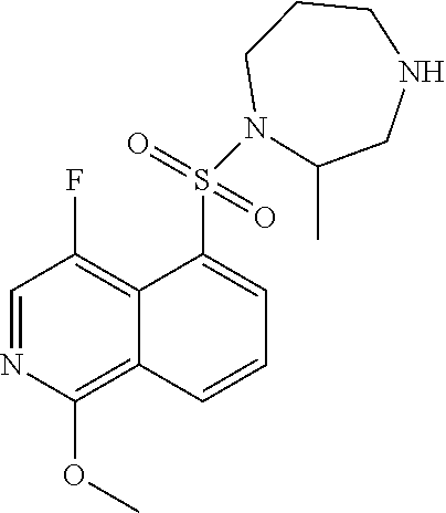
C1=NC(OC)=C2C(=C1F)C(S(=O)(=O)N1CCCNCC1C)=CC=C2
